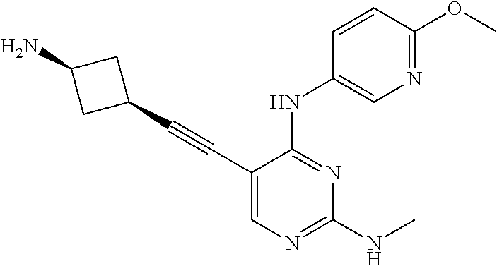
C1(C#CC2=CN=C(NC)N=C2NC2=CN=C(OC)C=C2)CC(N)C1
